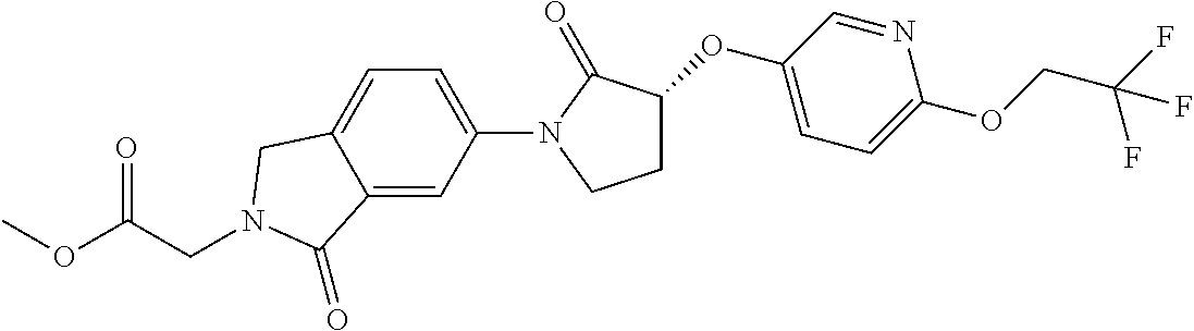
O(C1CCN(C2=CC=C3C(=C2)C(=O)N(CC(OC)=O)C3)C1=O)C1=CC=C(OCC(F)(F)F)N=C1
